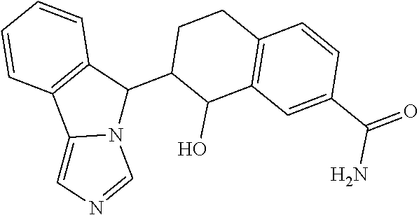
N12C(C3CCC4=C(C3O)C=C(C(N)=O)C=C4)C3=C(C1=CN=C2)C=CC=C3
